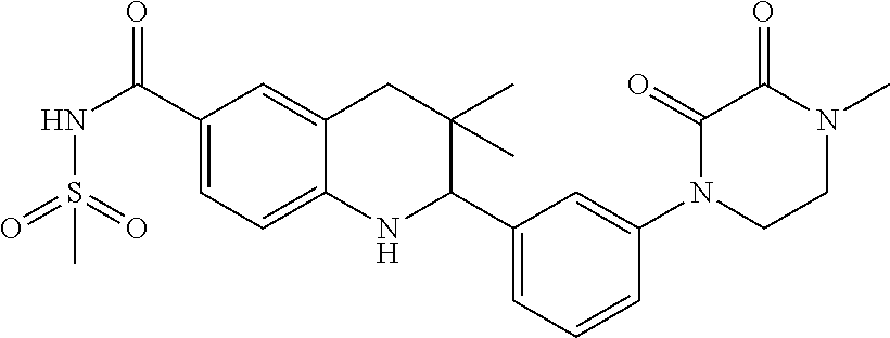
C1(C(NS(=O)(=O)C)=O)=CC=C2C(=C1)CC(C)(C)C(C1=CC=CC(N3C(=O)C(=O)N(C)CC3)=C1)N2
